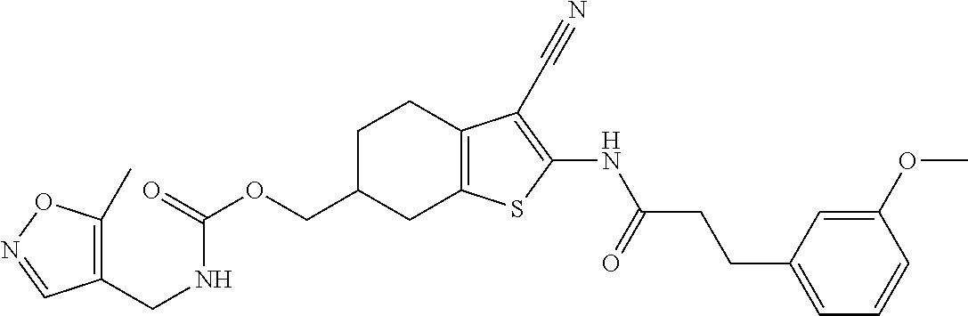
C(OCC1CC2=C(CC1)C(C#N)=C(NC(CCC1=CC=CC(OC)=C1)=O)S2)(=O)NCC1=C(C)ON=C1
